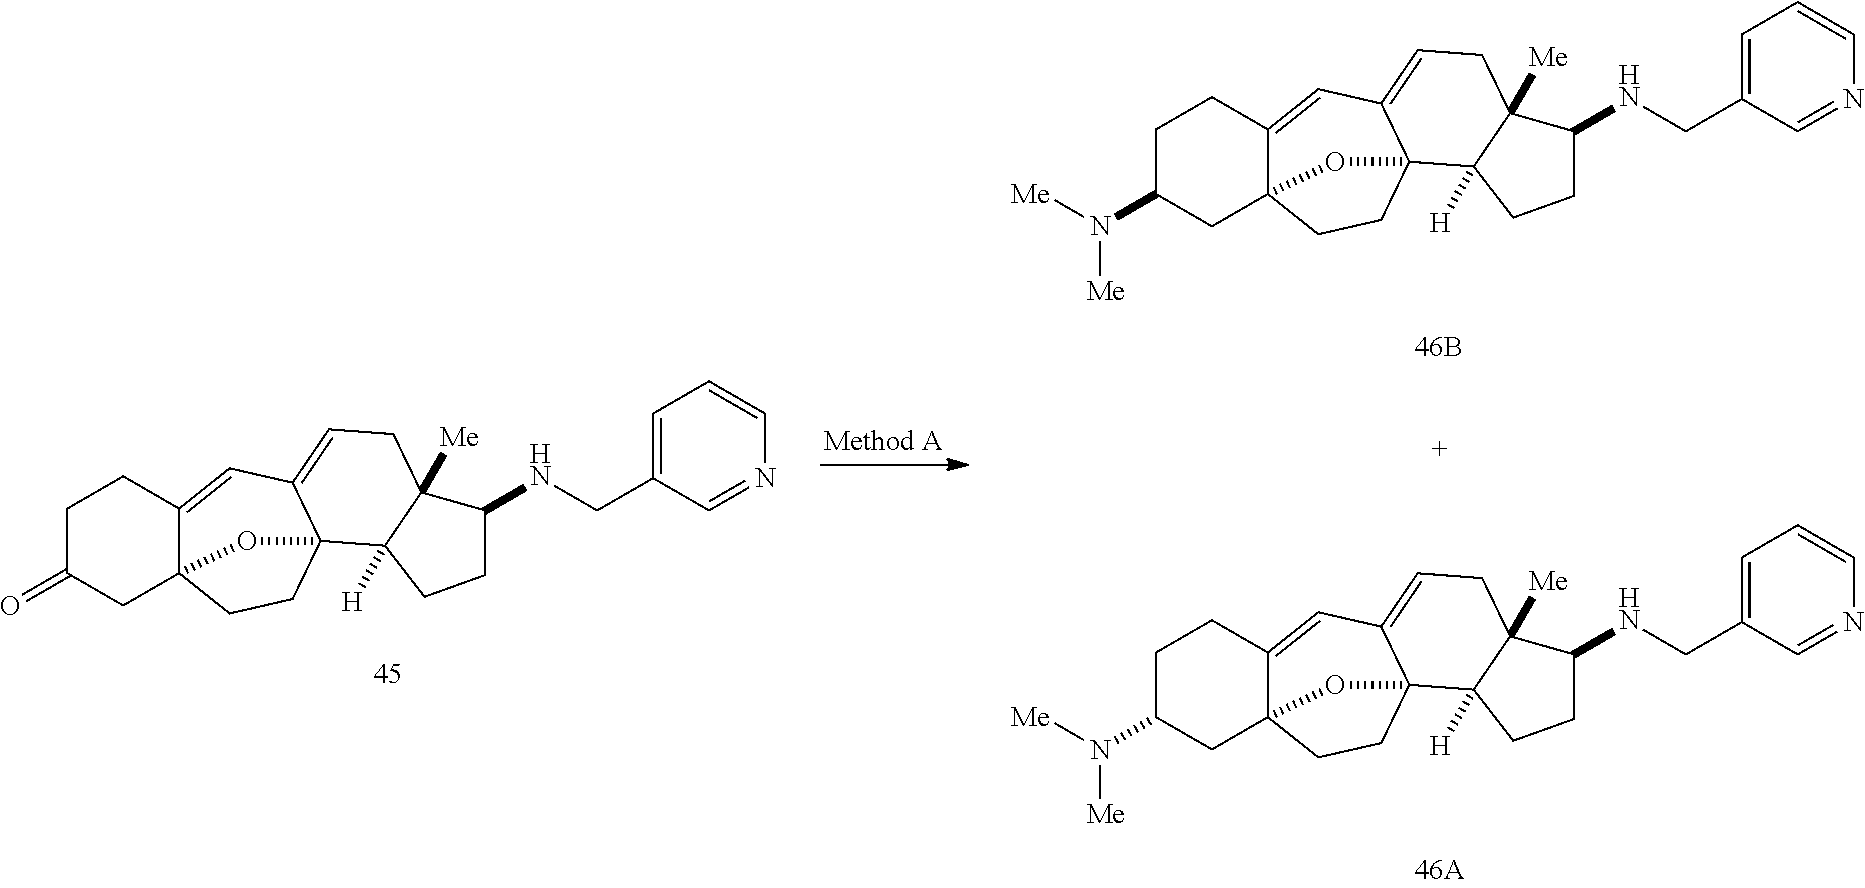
C1C(=O)CC23C(=CC4=CCC5([Me])C([H])(C4(CC2)O3)CCC5NCC2=CC=CN=C2)C1.C1C(N([Me])[Me])CC23C(=CC4=CCC5([Me])C([H])(C4(CC2)O3)CCC5NCC2=CC=CN=C2)C1.C1C(N([Me])[Me])CC23C(=CC4=CCC5([Me])C([H])(C4(CC2)O3)CCC5NCC2=CC=CN=C2)C1
